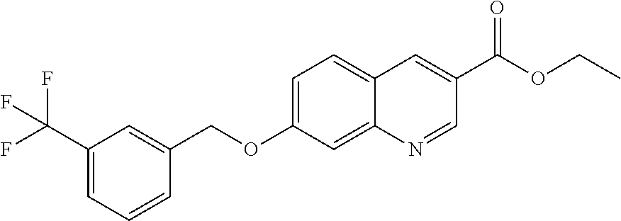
C1(C(F)(F)F)=CC=CC(COC2=CC=C3C(=C2)N=CC(C(OCC)=O)=C3)=C1
